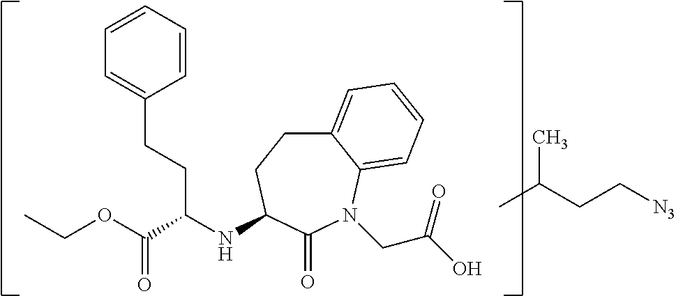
C12=CC=CC=C1N(CC(=O)O)C(=O)C(NC(CCC1=CC=CC=C1)C(=O)OCC)CC2.CC(C)CC[N3]
